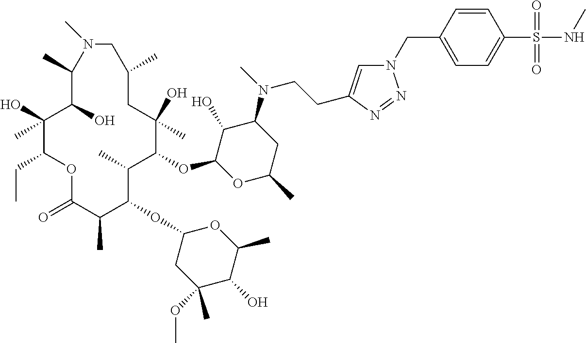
C1(O)C(OC2C(C)C(OC3CC(OC)(C)C(O)C(C)O3)C(C)C(=O)OC(CC)C(O)(C)C(O)C(C)N(C)CC(C)CC2(O)C)OC(C)CC1N(C)CCC1=CN(CC2=CC=C(S(=O)(=O)NC)C=C2)N=N1
